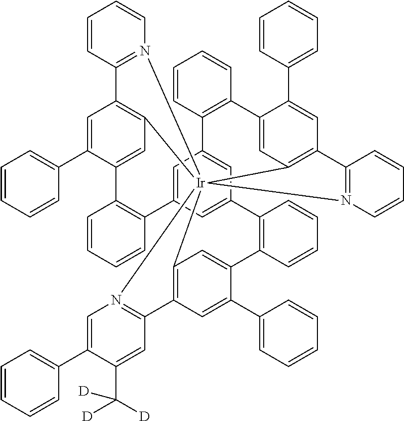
C1=C(C2=CC=CC=C2)C2=CC3=C1C1=N(C=CC=C1)[Ir]3145C3=C(C=C(C6=CC=CC=C6)C(=C3)C3=C(C6=CC(=CC(=C6)C6=C(C=CC=C6)C6=CC1=C(C=C6C1=CC=CC=C1)C1=N4C=CC=C1)C1=C2C=CC=C1)C=CC=C3)C1=N5C=C(C2=CC=CC=C2)C(C([D])([D])[D])=C1
